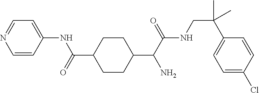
C1=CC(NC(=O)C2CCC(C(C(NCC(C3=CC=C(Cl)C=C3)(C)C)=O)N)CC2)=CC=N1
